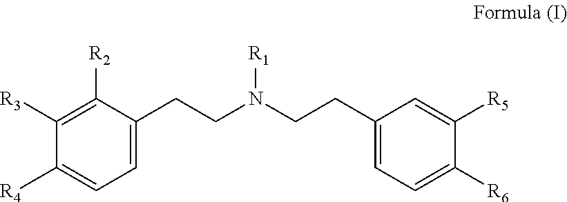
C1=C(CCN(CCC2=CC=C([R6])C([R5])=C2)[R1])C([R2])=C([R3])C([R4])=C1
